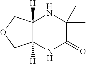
C12([H])C([H])(NC(=O)C(C)(C)N1)COC2
